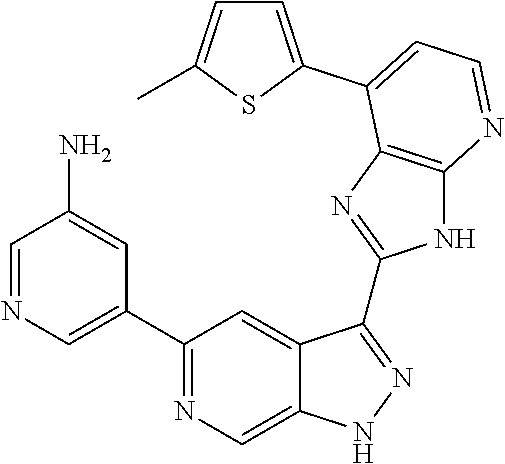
C1=NC=C(C2=NC=C3C(=C2)C(C2=NC4=C(N2)N=CC=C4C2=CC=C(C)S2)=NN3)C=C1N
